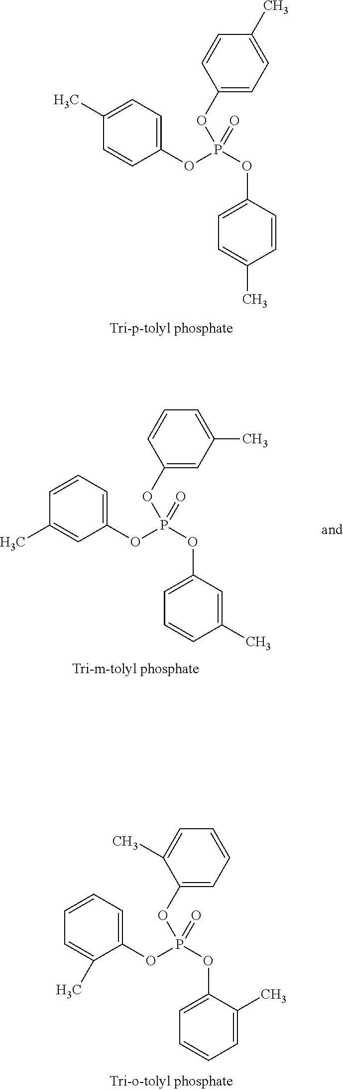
C1(C)=CC=C(OP(OC2=CC=C(C)C=C2)(OC2=CC=C(C)C=C2)=O)C=C1.C1=C(C)C=C(OP(OC2=CC=CC(C)=C2)(OC2=CC=CC(C)=C2)=O)C=C1.C1=CC=C(OP(OC2=CC=CC=C2C)(OC2=CC=CC=C2C)=O)C(C)=C1
